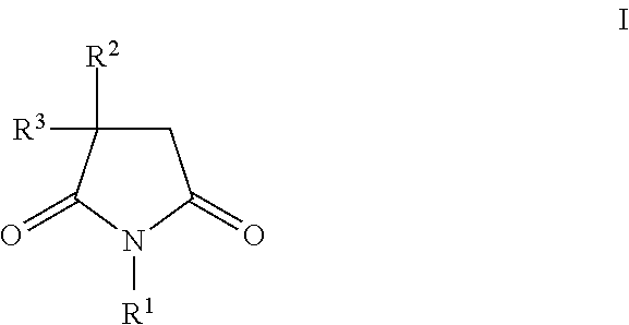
C1C([R2])([R3])C(=O)N([R1])C1=O
